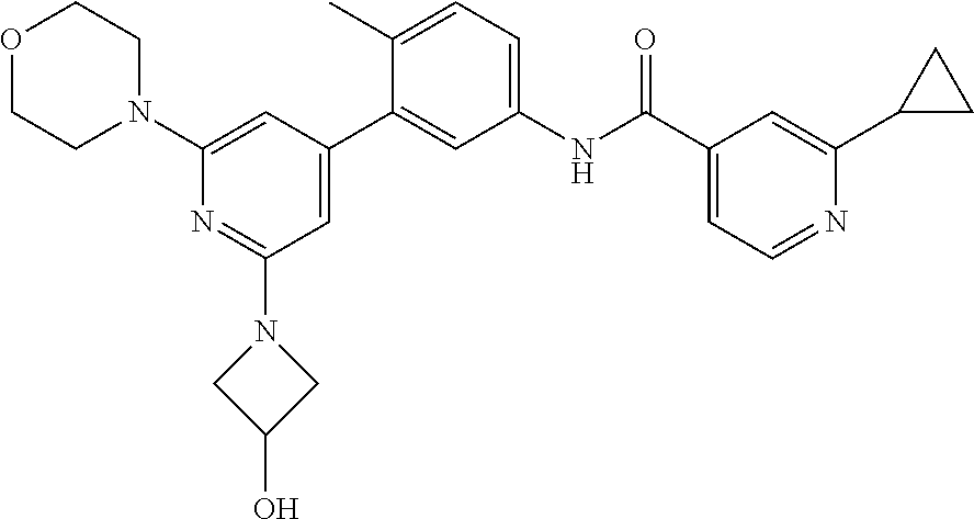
C1(N2CCOCC2)=CC(C2=CC(NC(C3=CC=NC(C4CC4)=C3)=O)=CC=C2C)=CC(N2CC(O)C2)=N1
